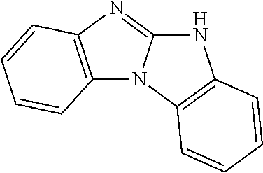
C12=C(N=C3N1C1=C(N3)C=CC=C1)C=CC=C2
